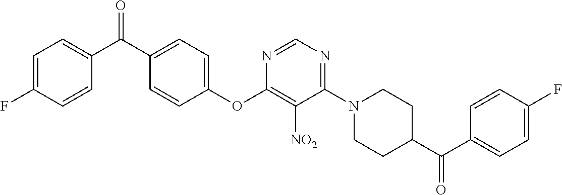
C1(OC2=C([NO2])C(N3CCC(C(C4=CC=C(F)C=C4)=O)CC3)=NC=N2)=CC=C(C(C2=CC=C(F)C=C2)=O)C=C1
